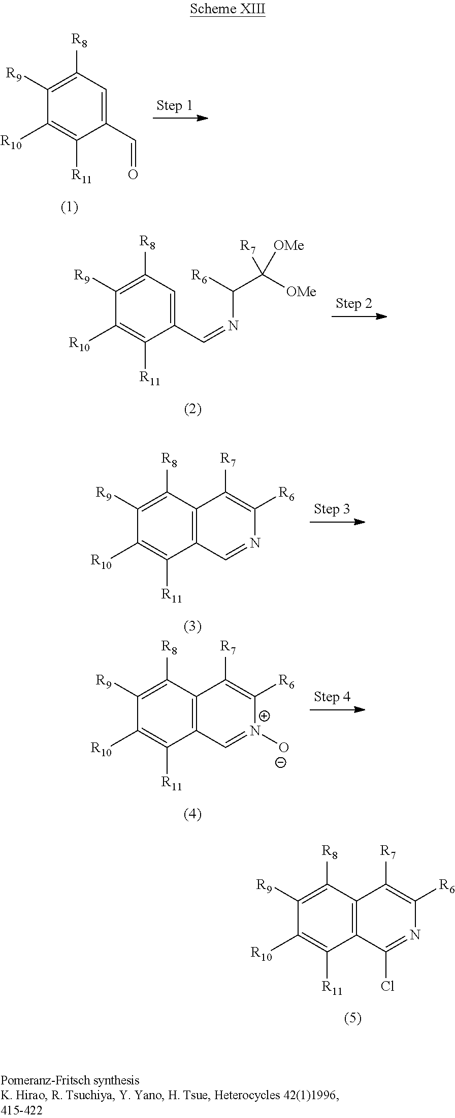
C1(C=O)=CC([R8])=C([R9])C([R10])=C1[R11].C1(C=NC([R6])C([OMe])([OMe])[R7])=CC([R8])=C([R9])C([R10])=C1[R11].C12=C(C([R8])=C([R9])C([R10])=C1[R11])C([R7])=C([R6])N=C2.C12=C(C([R8])=C([R9])C([R10])=C1[R11])C([R7])=C([R6])[N+]([O-])=C2.C12=C(C([R8])=C([R9])C([R10])=C1[R11])C([R7])=C([R6])N=C2Cl
